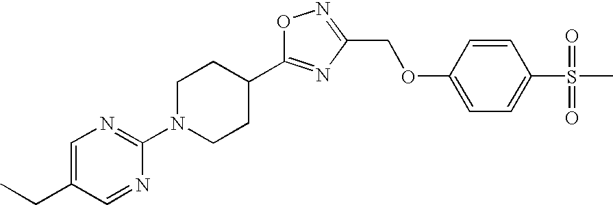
C1N(C2=NC=C(CC)C=N2)CCC(C2=NC(COC3=CC=C(S(C)(=O)=O)C=C3)=NO2)C1
